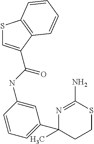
C(NC1=CC(C2(C)CCSC(N)=N2)=CC=C1)(=O)C1=CSC2=C1C=CC=C2
